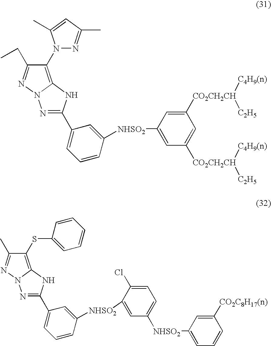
C1(N2N=C(C)C=C2C)=C2N(N=C1CC)N=C(C1=CC=CC([NHSO2]C3=CC([CO2CH2CH]([C4H9(n)])[C2H5])=CC([CO2CH2CH]([C4H9(n)])[C2H5])=C3)=C1)N2.C1(SC2=CC=CC=C2)=C2N(N=C1C)N=C(C1=CC=CC([NHSO2]C3=CC([NHSO2]C4=CC=CC([CO2C8H17(n)])=C4)=CC=C3Cl)=C1)N2
